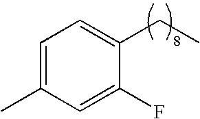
C1=C(C)C=C(F)C(CC)=C1
